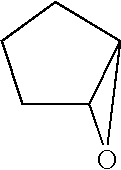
C1C2C(CC1)O2
